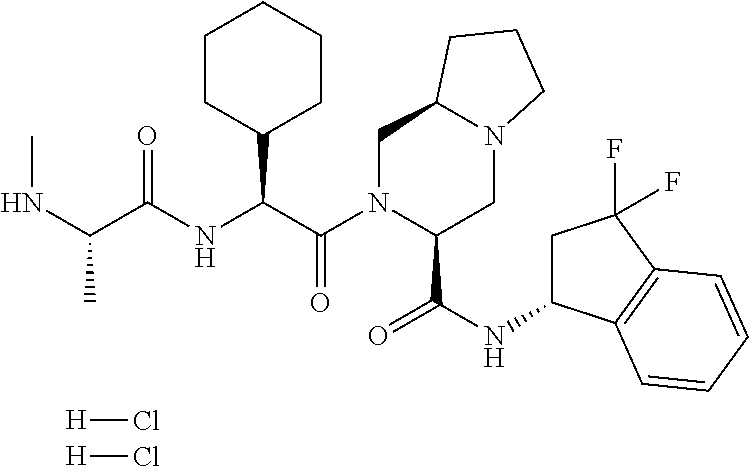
[H]Cl.[H]Cl.C1CC(C(C(N2C(C(NC3CC(F)(F)C4=C3C=CC=C4)=O)CN3C(C2)CCC3)=O)NC(C(NC)C)=O)CCC1
